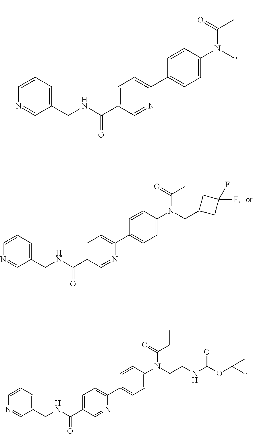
C1=CC(N(CCNC(OC(C)(C)C)=O)C(CC)=O)=CC=C1C1=CC=C(C(NCC2=CC=CN=C2)=O)C=N1.C1=CC(N(C)C(CC)=O)=CC=C1C1=CC=C(C(NCC2=CC=CN=C2)=O)C=N1.C1=CC(N(CC2CC(F)(F)C2)C(C)=O)=CC=C1C1=CC=C(C(NCC2=CC=CN=C2)=O)C=N1
